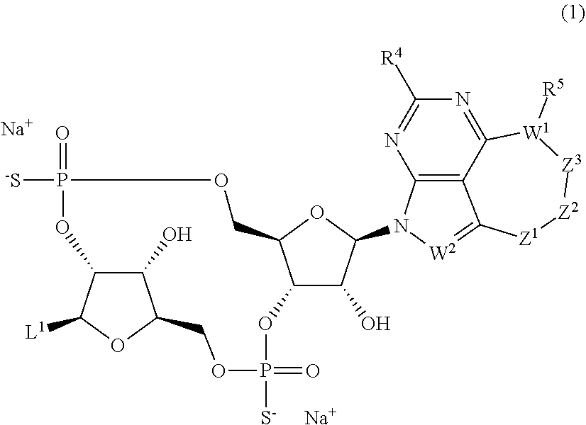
N1=C2C3=C(N=C1[R4])N(C1C(O)C4C(O1)COP([-S])(=O)OC1C(O)C(COP(=O)([S-])O4)OC1[L1])[W2]=C3[Z1][Z2][Z3][W1]2[R5].[Na].[Na]
